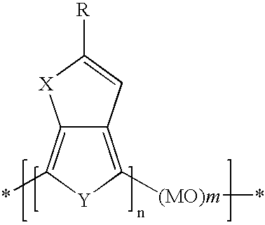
C12=C([(MO)m]*)[Y]C(*)=C1[X]C([R])=C2
